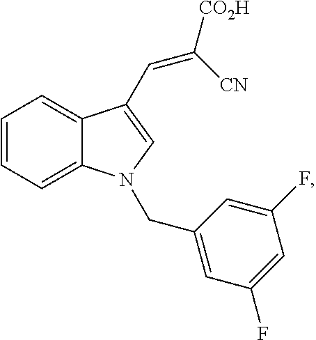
C1=CC=C2C(=C1)C(C=C([CO2H])[CN])=CN2CC1=CC(F)=CC(F)=C1
